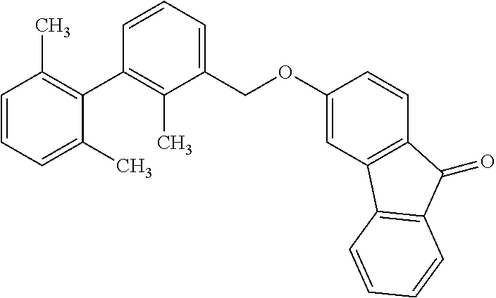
C1=CC=C(C)C(C2=C(C)C(COC3=CC4=C(C=C3)C(=O)C3=C4C=CC=C3)=CC=C2)=C1C
